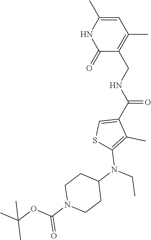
C1(=O)C(CNC(C2=CSC(N(CC)C3CCN(C(=O)OC(C)(C)C)CC3)=C2C)=O)=C(C)C=C(C)N1
